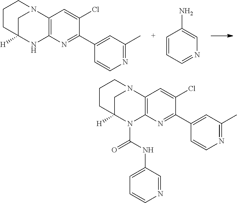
C1C2([H])N(C(=O)NC3=CC=CN=C3)C3=C(N1CCC2)C=C(Cl)C(C1=CC(C)=NC=C1)=N3.C1C2([H])NC3=C(N1CCC2)C=C(Cl)C(C1=CC(C)=NC=C1)=N3.C1=CC=NC=C1N
